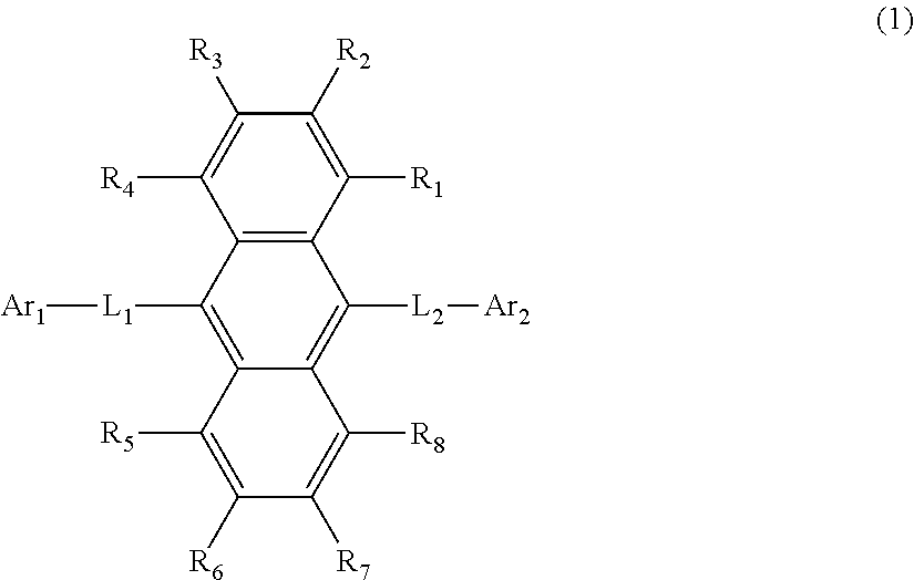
C12=C(C([R1])=C([R2])C([R3])=C1[R4])C([L2][Ar2])=C1C(=C2[L1][Ar1])C([R5])=C([R6])C([R7])=C1[R8]
